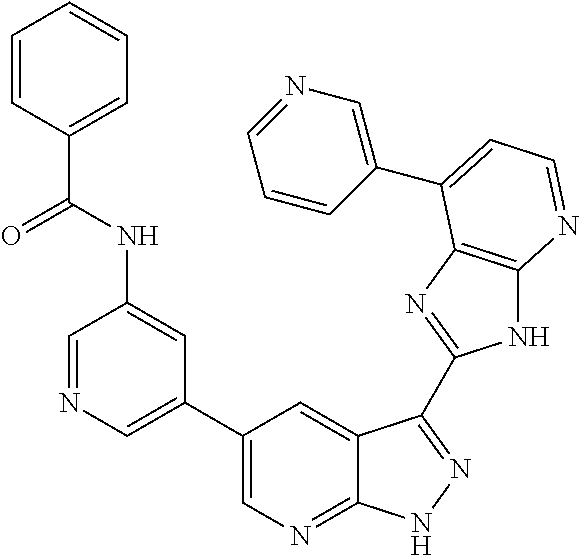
C1=NC=C(C2=CN=C3C(=C2)C(C2=NC4=C(N2)N=CC=C4C2=CN=CC=C2)=NN3)C=C1NC(=O)C1=CC=CC=C1
